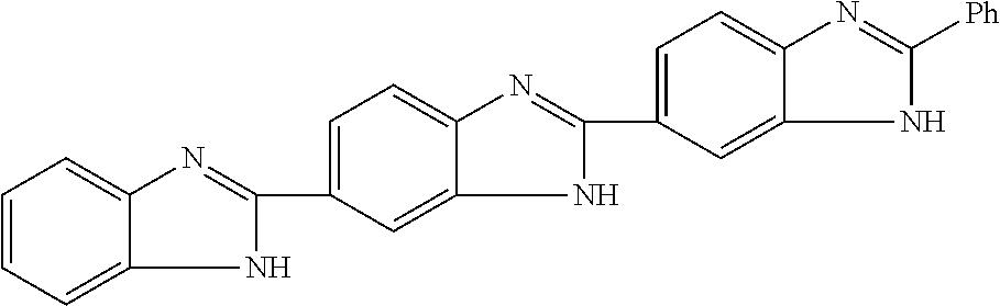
C1(C2=CC=C3N=C([Ph])NC3=C2)=NC2=CC=C(C3=NC4=CC=CC=C4N3)C=C2N1
